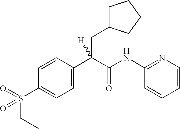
C1=C(C(C(NC2=NC=CC=C2)=O)(CC2CCCC2)[H])C=CC(S(=O)(CC)=O)=C1
